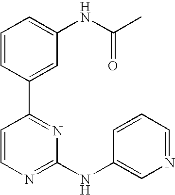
C1=CC(C2=NC(NC3=CN=CC=C3)=NC=C2)=CC(NC(=O)C)=C1
